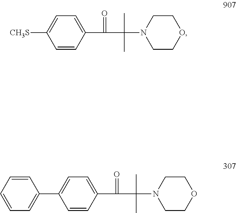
C1=CC(C(=O)C(C)(C)N2CCOCC2)=CC=C1[CH3S].C1=CC(C(=O)C(C)(C)N2CCOCC2)=CC=C1C1=CC=CC=C1
